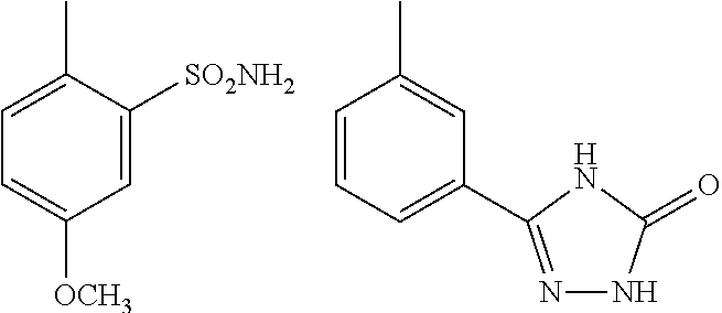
C1=C(C)C([SO2NH2])=CC([OCH3])=C1.C1=CC=C(C2=NNC(=O)N2)C=C1C
